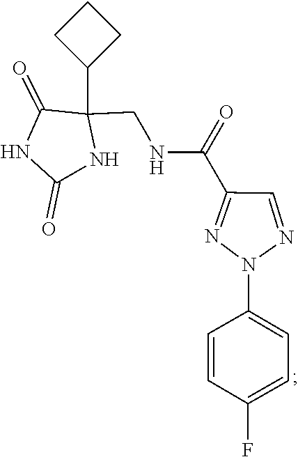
C1(=O)C(C2CCC2)(CNC(C2=NN(C3=CC=C(F)C=C3)N=C2)=O)NC(=O)N1
